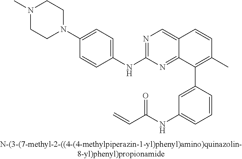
N1=C(NC2=CC=C(N3CCN(C)CC3)C=C2)N=C2C(=C1)C=CC(C)=C2C1=CC(NC(C=C)=O)=CC=C1
